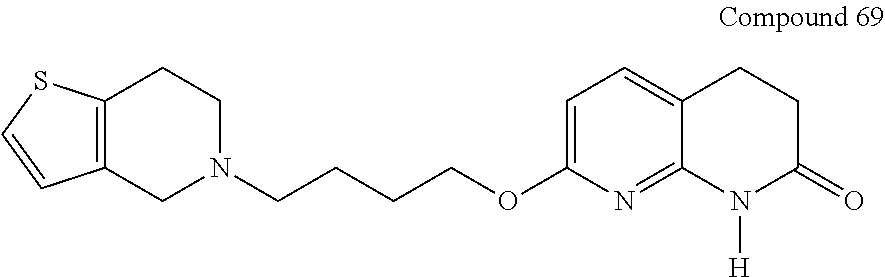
C1=C(OCCCCN2CC3=C(CC2)SC=C3)N=C2C(=C1)CCC(=O)N2[H]
